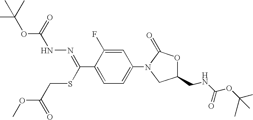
C(C1=CC=C(N2CC(CNC(OC(C)(C)C)=O)OC2=O)C=C1F)(=NNC(OC(C)(C)C)=O)SCC(OC)=O
